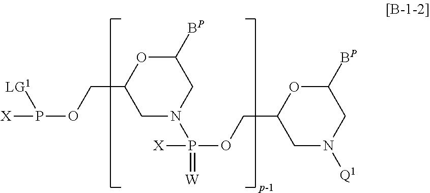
C1([BP])OC(COP([X])[LG1])CN(P(=[W])([X])OCC2CN([Q1])CC([BP])O2)C1
